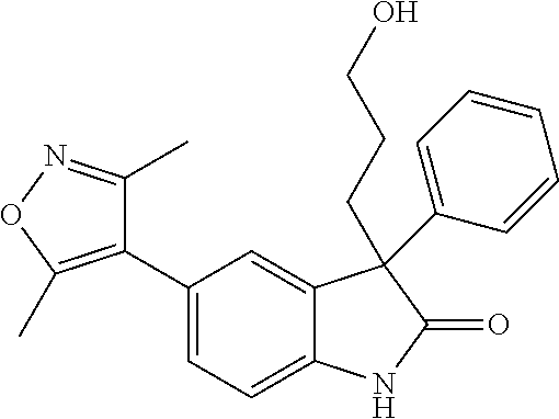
C1(C2=C(C)ON=C2C)=CC=C2C(=C1)C(C1=CC=CC=C1)(CCCO)C(=O)N2
